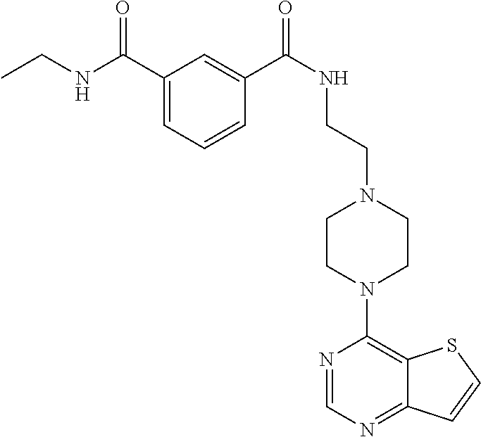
C1CN(C2=C3C(=NC=N2)C=CS3)CCN1CCNC(=O)C1=CC(C(=O)NCC)=CC=C1
